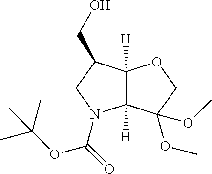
C12([H])C([H])(C(CO)CN1C(OC(C)(C)C)=O)OCC2(OC)OC
